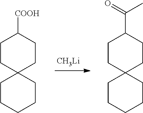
[CH3Li].C1CCCCC12CCC(C(=O)C)CC2.C1CCCCC12CCC([COOH])CC2
